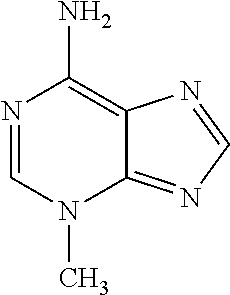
N1(C)C2=NC=NC2=C(N)N=C1
